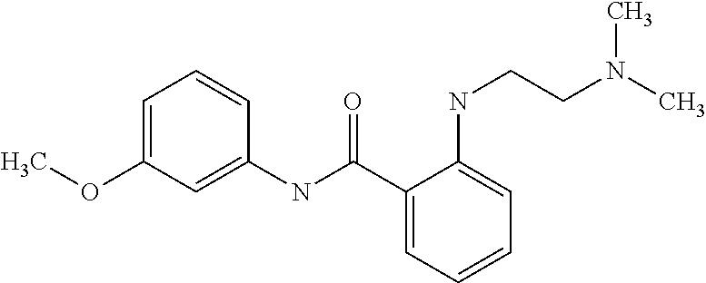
C1(OC)=CC=CC(NC(C2=CC=CC=C2NCCN(C)C)=O)=C1
